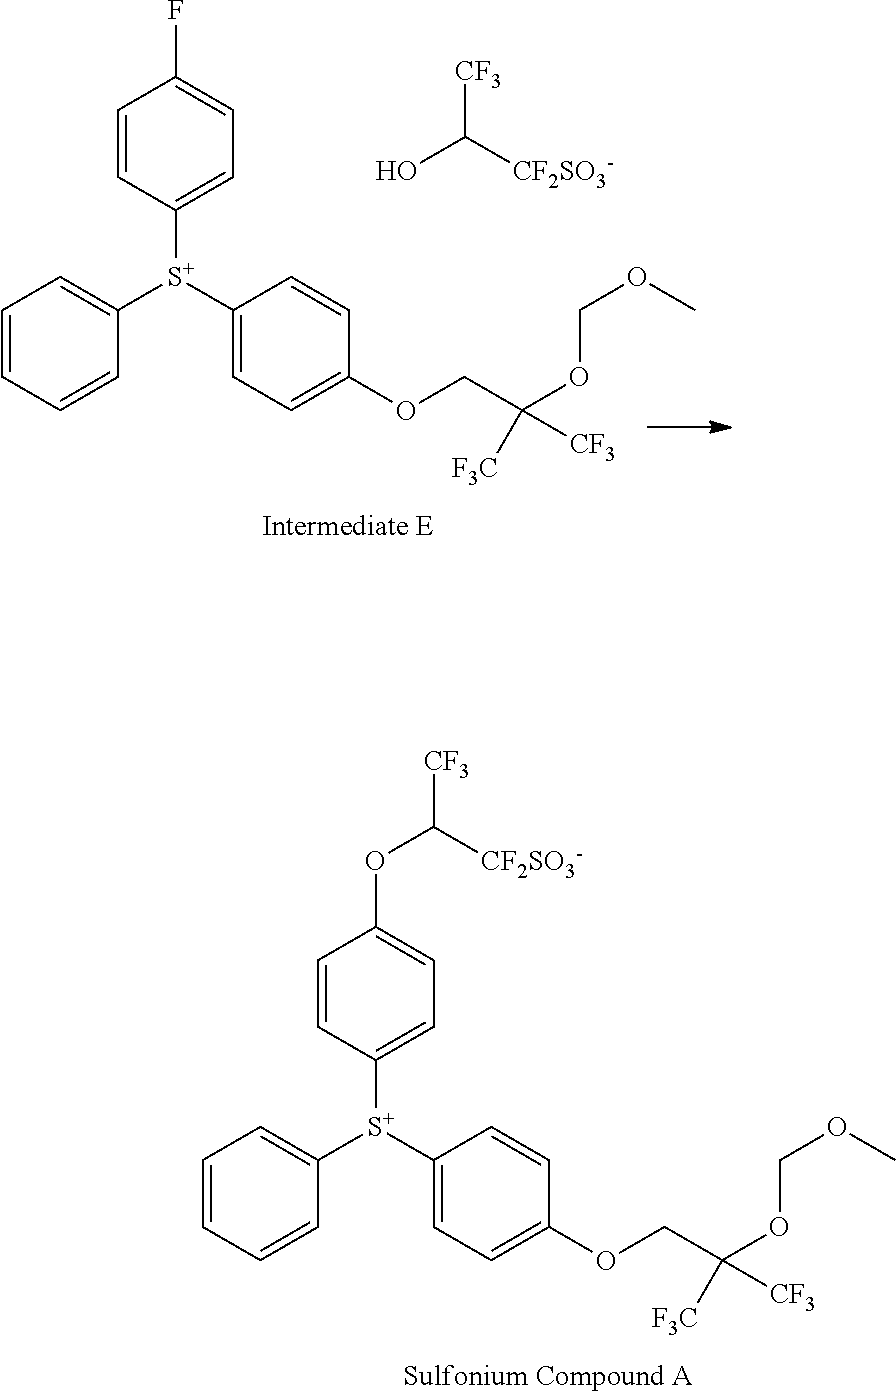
C1=CC=CC([S+](C2=CC=C(OCC(OCOC)([CF3])[F3C])C=C2)C2=CC=C(F)C=C2)=C1.OC([CF2SO3-])[CF3].C1=CC=CC([S+](C2=CC=C(OCC(OCOC)([CF3])[F3C])C=C2)C2=CC=C(OC([CF3])[CF2SO3-])C=C2)=C1
